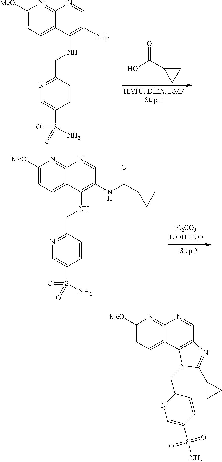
C1([MeO])=CC=C2C(=N1)N=CC(N)=C2NCC1=NC=C(S(=O)(=O)N)C=C1.OC(C1CC1)=O.C1([MeO])=CC=C2C(=N1)N=CC(NC(C1CC1)=O)=C2NCC1=NC=C(S(=O)(=O)N)C=C1.C1([MeO])=CC=C2C(=N1)N=CC1=C2N(CC2=NC=C(S(N)(=O)=O)C=C2)C(C2CC2)=N1
